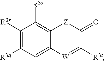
C1([R3r])=C([R3q])C=C2C(=C1[R3s])[Z]C(=O)C([R3t])=[W]2
